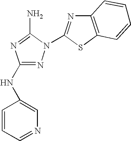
N1=C(NC2=CN=CC=C2)N=C(N)N1C1=NC2=C(S1)C=CC=C2
